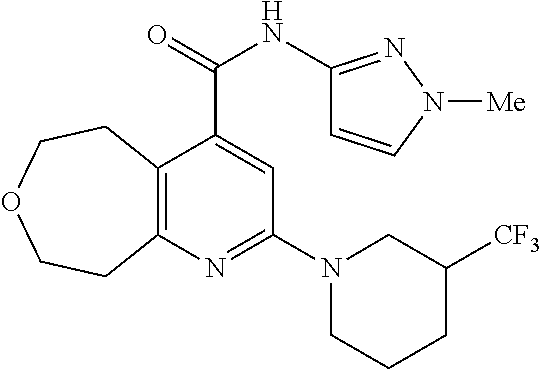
C12=C(N=C(N3CCCC([CF3])C3)C=C1C(NC1=NN([Me])C=C1)=O)CCOCC2
